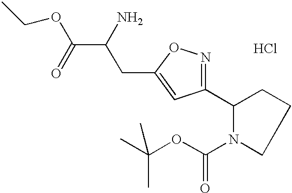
CC(OC(N1C(C2=NOC(CC(N)C(=O)OCC)=C2)CCC1)=O)(C)C.Cl
